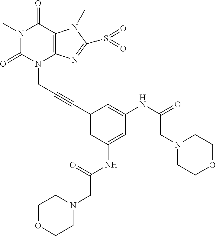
N1(C)C(=O)N(CC#CC2=CC(NC(=O)CN3CCOCC3)=CC(NC(CN3CCOCC3)=O)=C2)C2=C(C1=O)N(C)C(S(C)(=O)=O)=N2
